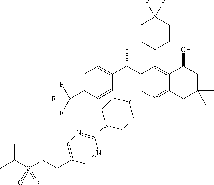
C1=C(C(F)(F)F)C=CC(C(C2=C(C3CCN(C4=NC=C(CN(S(C(C)C)(=O)=O)C)C=N4)CC3)N=C3C(=C2C2CCC(F)(F)CC2)C(O)CC(C)(C)C3)F)=C1
